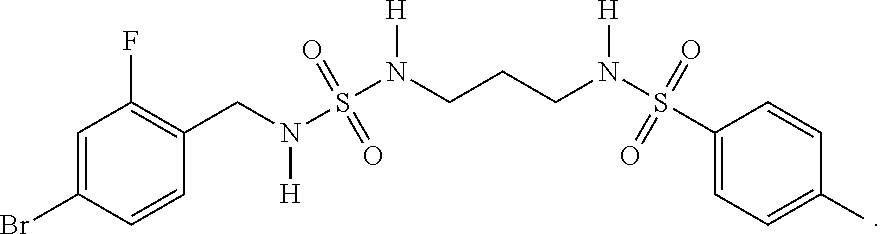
C1=C(Br)C=CC(CN(S(N(CCCN(S(C2=CC=C(C)C=C2)(=O)=O)[H])[H])(=O)=O)[H])=C1F
